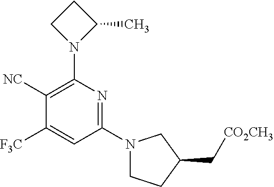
C1(N2CCC(C[CO2CH3])C2)=NC(N2C(C)CC2)=C([NC])C([F3C])=C1
